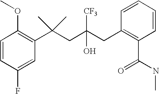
C1(F)=CC(C(CC(CC2=C(C(NC)=O)C=CC=C2)(O)[CF3])(C)C)=C(OC)C=C1
